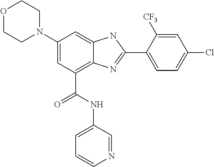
C1(N2CCOCC2)=CC(C(NC2=CC=CN=C2)=O)=C2C(=C1)NC(C1=CC=C(Cl)C=C1[CF3])=N2
